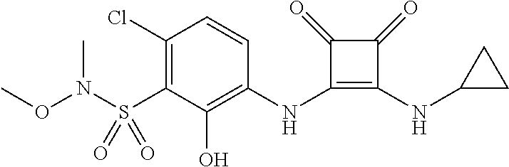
C1(Cl)=C(S(=O)(=O)N(OC)C)C(O)=C(NC2=C(NC3CC3)C(=O)C2=O)C=C1
